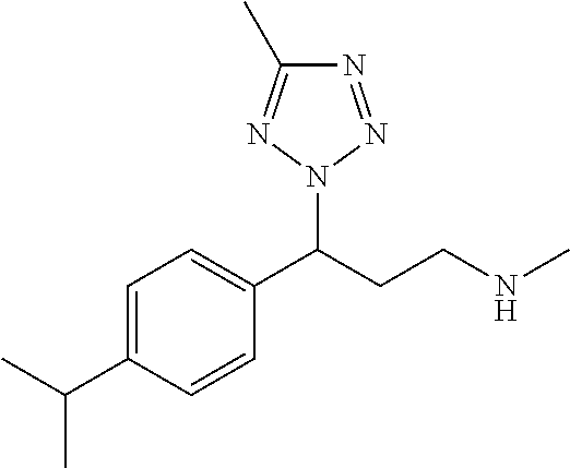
C1=C(C(C)C)C=CC(C(CCNC)N2N=NC(C)=N2)=C1
